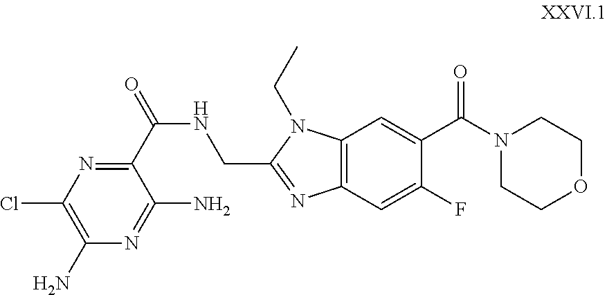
C1(N)=C(Cl)N=C(C(NCC2=NC3=C(N2CC)C=C(C(N2CCOCC2)=O)C(F)=C3)=O)C(N)=N1
